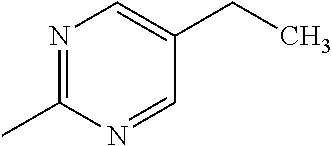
C1=NC(C)=NC=C1CC
